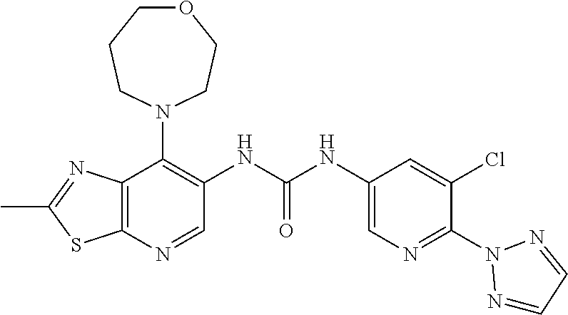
C1(C)=NC2=C(S1)N=CC(NC(=O)NC1=CN=C(N3N=CC=N3)C(Cl)=C1)=C2N1CCCOCC1
